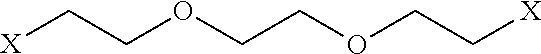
[X]CCOCCOCC[X]
